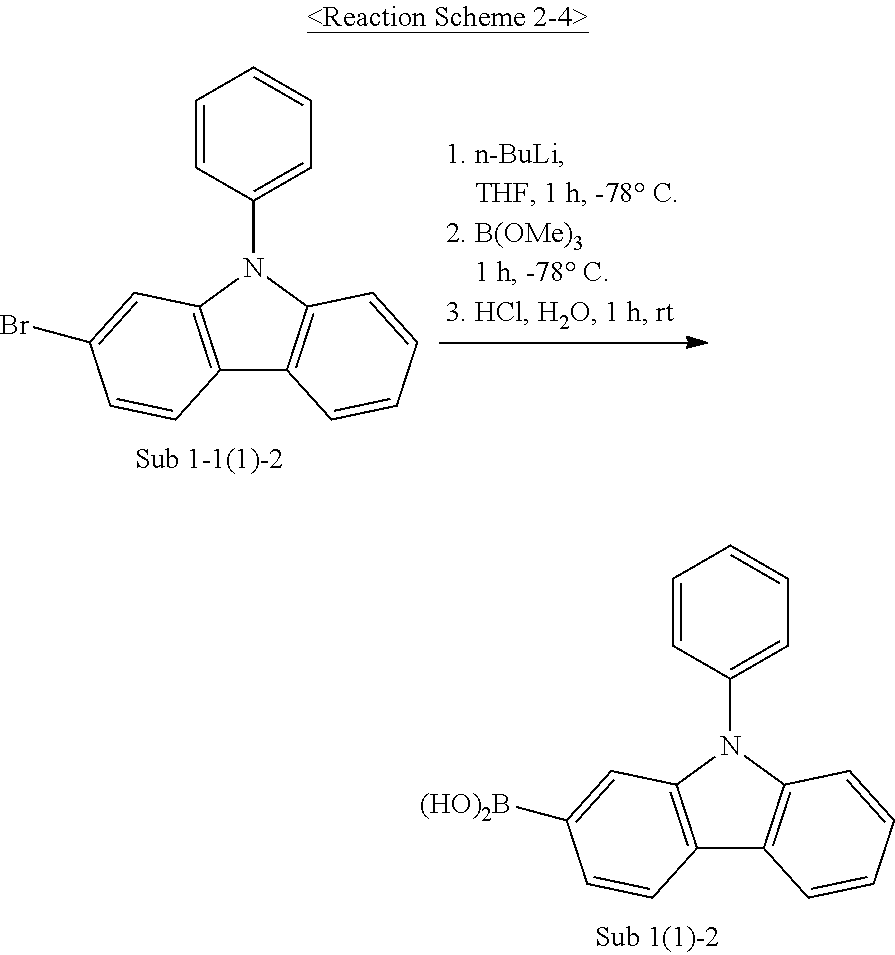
C12=C(N(C3=CC=CC=C3)C3=C1C=CC=C3)C=C(Br)C=C2.C12=C(N(C3=CC=CC=C3)C3=C1C=CC=C3)C=C([(HO)2B])C=C2
